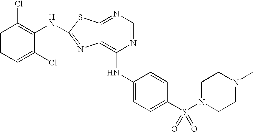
N1=CN=C2C(=C1NC1=CC=C(S(N3CCN(C)CC3)(=O)=O)C=C1)N=C(NC1=C(Cl)C=CC=C1Cl)S2
